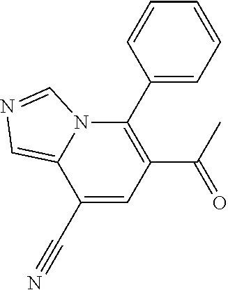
C1(C(C)=O)=C(C2=CC=CC=C2)N2C(=CN=C2)C(C#N)=C1
